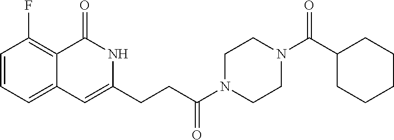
C1=CC=C2C(=C1F)C(=O)NC(CCC(N1CCN(C(C3CCCCC3)=O)CC1)=O)=C2
